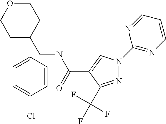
N1=C(C(F)(F)F)C(C(NCC2(C3=CC=C(Cl)C=C3)CCOCC2)=O)=CN1C1=NC=CC=N1
